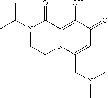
N1(C(C)C)CCN2C(=C(O)C(=O)C=C2CN(C)C)C1=O
